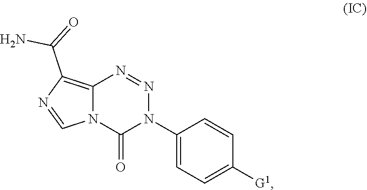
C12=C(C(=O)N)N=CN1C(=O)N(C1=CC=C([G1])C=C1)N=N2
